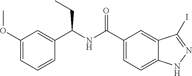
C1(OC)=CC=CC(C(NC(=O)C2=CC=C3C(=C2)C(I)=NN3)CC)=C1
